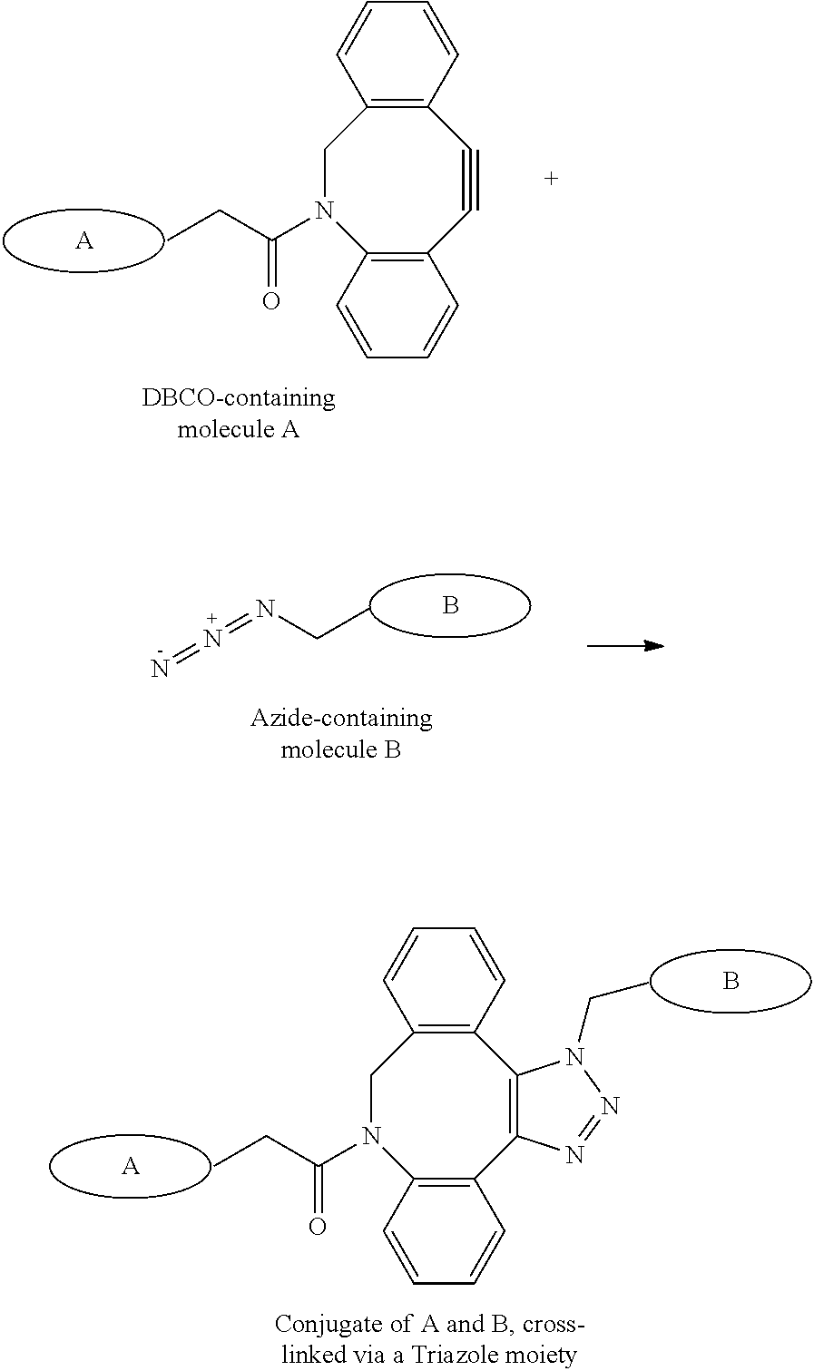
C12=C(C=CC=C1)C1=C(C3=C(N(C(CC)=O)C2)C=CC=C3)N=NN1CC.[A].B.C12=C(C=CC=C1)C#CC1=C(N(C(CC)=O)C2)C=CC=C1.[A].B.CCN=N=N
